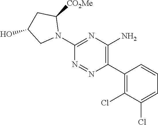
C1(N2C([CO2Me])CC(O)C2)=NC(N)=C(C2=C(Cl)C(Cl)=CC=C2)N=N1
